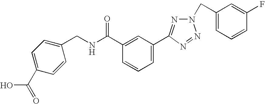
C1(C(NCC2=CC=C(C(=O)O)C=C2)=O)=CC(C2=NN(CC3=CC=CC(F)=C3)N=N2)=CC=C1
